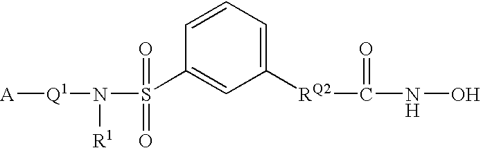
C1([RQ2]C(NO)=O)=CC=CC(S(N([Q1][A])[R1])(=O)=O)=C1
